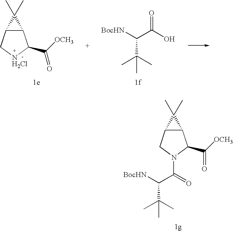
[BocHN]C(C(=O)N1CC2C(C1C([OCH3])=O)C2(C)C)C(C)(C)C.C12C(C[NH2Cl]C1C([OCH3])=O)C2(C)C.[BocHN]C(C(O)=O)C(C)(C)C
